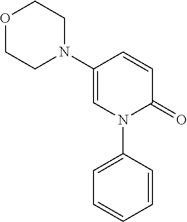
C1=C(N2CCOCC2)C=CC(=O)N1C1=CC=CC=C1
